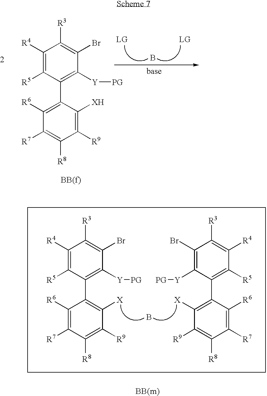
C1([R4])=C([R5])C(C2=C([R6])C([R7])=C([R8])C([R9])=C2[XH])=C([Y][PG])C(Br)=C1[R3].B.C1([R6])=C([R7])C([R8])=C([R9])C([X])=C1C1=C([Y][PG])C(Br)=C([R3])C([R4])=C1[R5].B.C1([R6])=C([R7])C([R8])=C([R9])C([X])=C1C1=C([R5])C([R4])=C([R3])C(Br)=C1[Y][PG]
